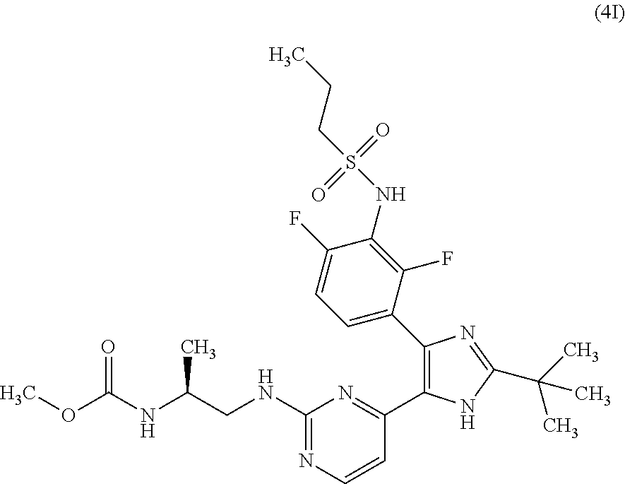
O(C(NC(CNC1=NC=CC(C2=C(C3=CC=C(F)C(NS(CCC)(=O)=O)=C3F)N=C(C(C)(C)C)N2)=N1)C)=O)C
